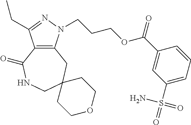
C12=C(N(CCCOC(C3=CC(S(=O)(=O)N)=CC=C3)=O)N=C1CC)CC1(CNC2=O)CCOCC1
